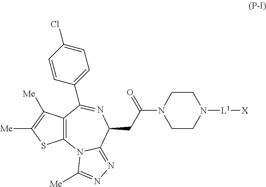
C12=C(N3C(=NN=C3[Me])C(CC(=O)N3CCN([L1][X])CC3)N=C1C1=CC=C(Cl)C=C1)SC([Me])=C2[Me]
